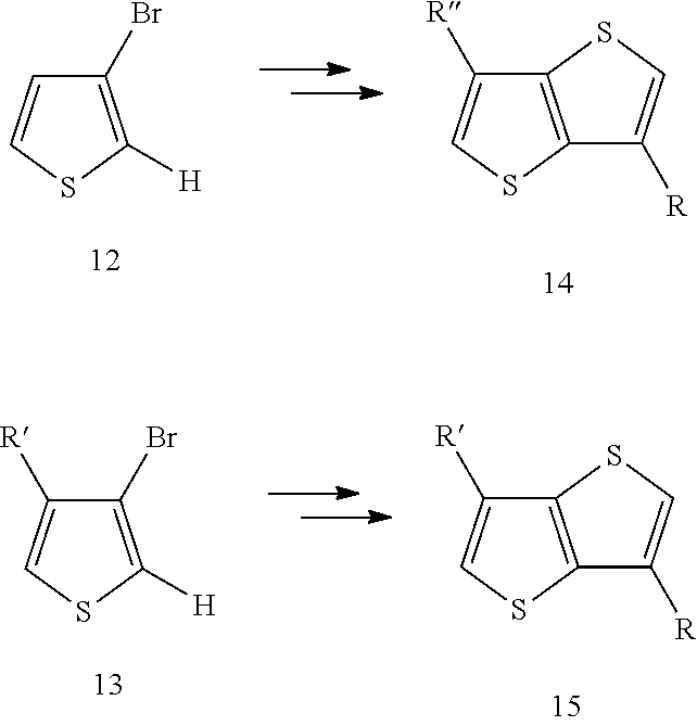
C1(Br)=C([H])SC=C1.C12=C(SC=C1[R])C([R])=CS2.C1(Br)=C([H])SC=C1[R].C12=C(SC=C1[R])C([R])=CS2
